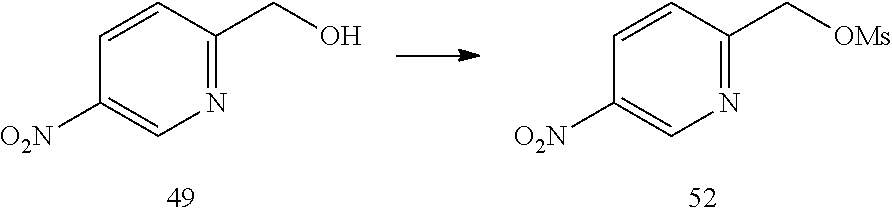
C1=CC(C[OMs])=NC=C1[O2N].C1=CC(CO)=NC=C1[O2N]
